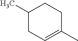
C1(C)CC=C(C)CC1
